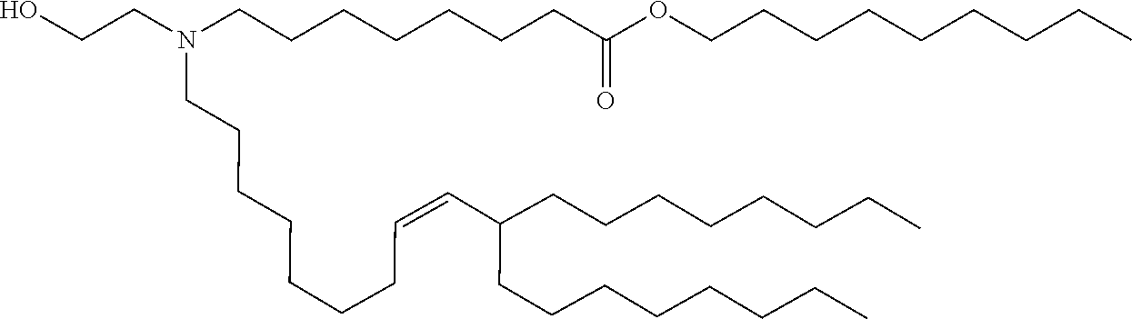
C(CCC)CCCCC(C=CCCCCCCCN(CCCCCCCC(=O)OCCCCCCCCC)CCO)CCCCCCCC
